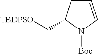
C1=CN([Boc])C(C[TBDPSO])C1
